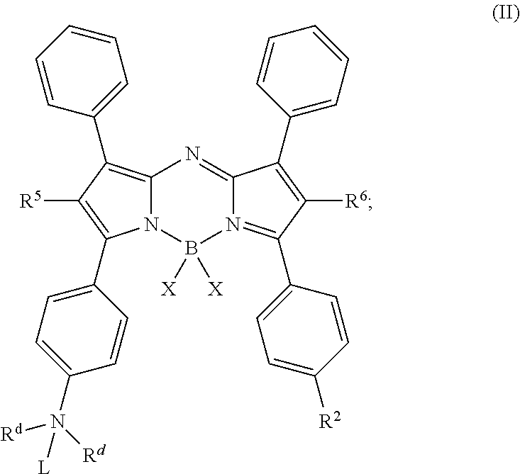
C12=C(C3=CC=CC=C3)C([R5])=C(C3=CC=C(N([Rd])([Rd])[L])C=C3)N1B([X])([X])N1=C(C3=CC=C([R2])C=C3)C([R6])=C(C3=CC=CC=C3)C1=N2
